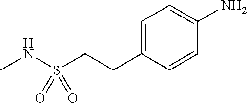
C1=C(CCS(NC)(=O)=O)C=CC(N)=C1
